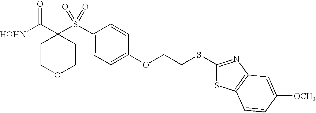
[HOHN]C(C1(S(C2=CC=C(OCCSC3=NC4=C(S3)C=CC([OCH3])=C4)C=C2)(=O)=O)CCOCC1)=O
